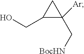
C1(CO)C([Ar])(C[BocHN])C1
